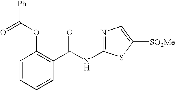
C1=CC=CC(C(NC2=NC=C([SO2Me])S2)=O)=C1OC([Ph])=O
